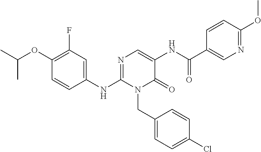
C1(OC(C)C)=C(F)C=C(NC2=NC=C(NC(C3=CN=C(OC)C=C3)=O)C(=O)N2CC2=CC=C(Cl)C=C2)C=C1
